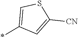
C1=C(*)C=C([CN])S1
